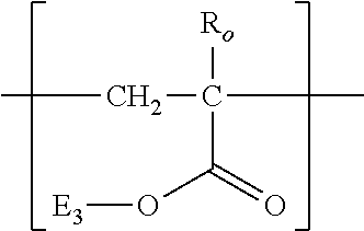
CCC(C)([Ro])C(=O)O[E3]
